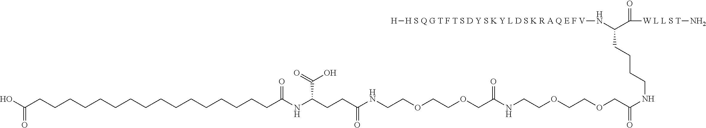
C(NC(COCCOCCNC(COCCOCCNC(CCC(NC(CCCCCCCCCCCCCCCCC(O)=O)=O)C(O)=O)=O)=O)=O)CCCC(N[H S Q G T F T S D Y S K Y L D S K R A Q E F V][H])C([W L L S T]N)=O
